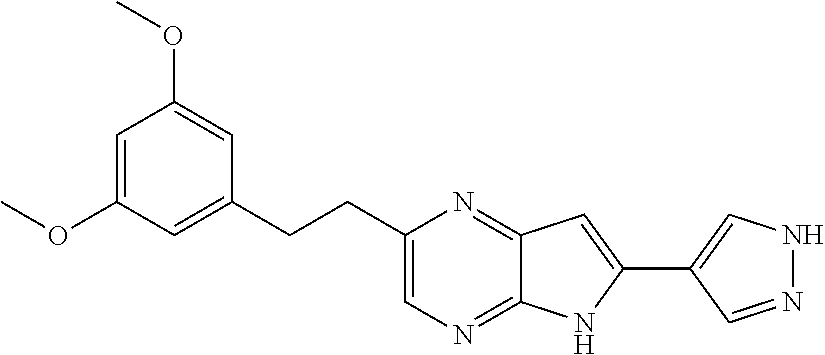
C1=C(OC)C=C(CCC2=CN=C3C(=N2)C=C(C2=CNN=C2)N3)C=C1OC
